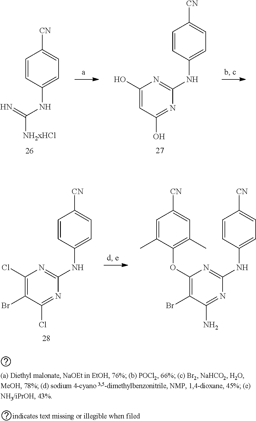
C1=CC(NC([NH2xHCl])=N)=CC=C1[CN].C1=CC(NC2=NC(O)=CC(O)=N2)=CC=C1[CN].C1=CC(NC2=NC(Cl)=C(Br)C(Cl)=N2)=CC=C1[CN].C1=CC(NC2=NC(OC3=C(C)C=C([CN])C=C3C)=C(Br)C(N)=N2)=CC=C1[CN]
